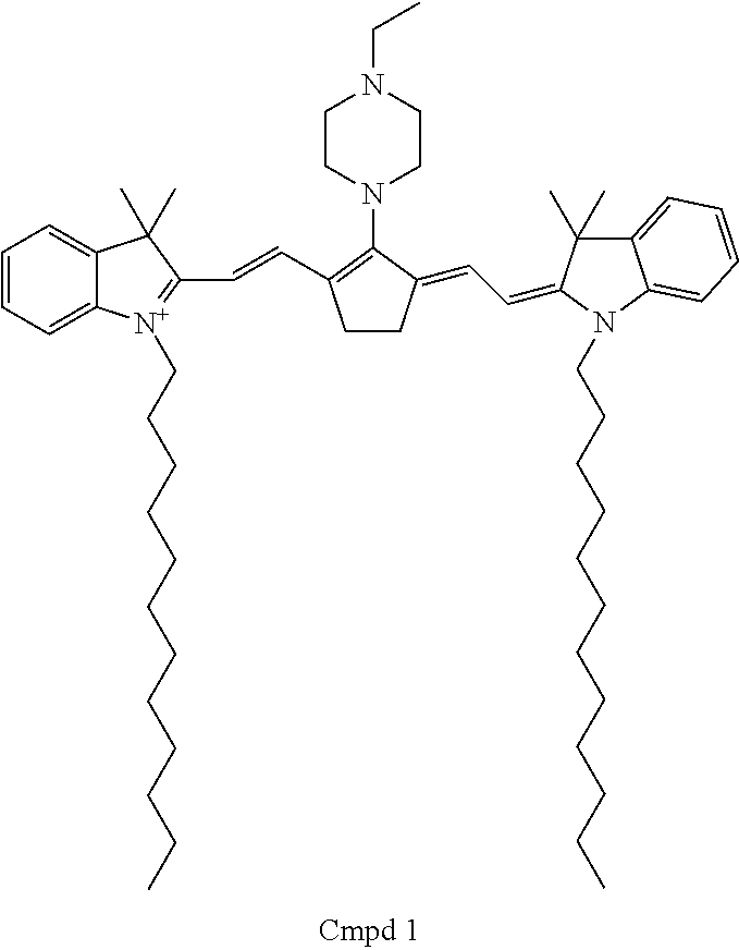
C1=CC=C2C(=C1)C(C)(C)C(C=CC1=C(N3CCN(CC)CC3)C(=CC=C3C(C)(C)C4=CC=CC=C4N3CCCCCCCCCCCC)CC1)=[N+]2CCCCCCCCCCCC
